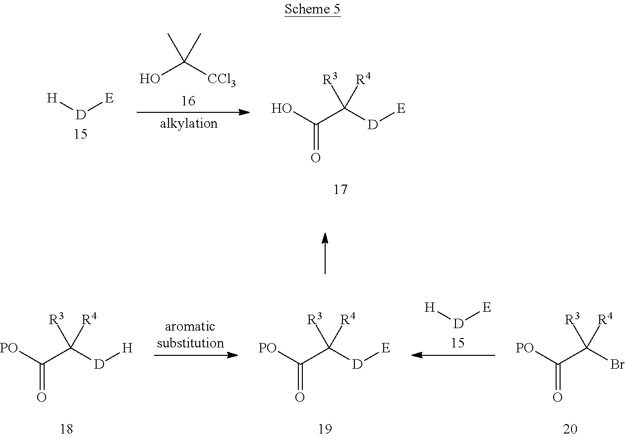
OC(C([D][E])([R3])[R4])=O.OC([CCl3])(C)C.[H][D][E].[PO]C(C([D][E])([R3])[R4])=O.[PO]C(C(Br)([R3])[R4])=O.[PO]C(C([D][H])([R3])[R4])=O.[H][D][E]
